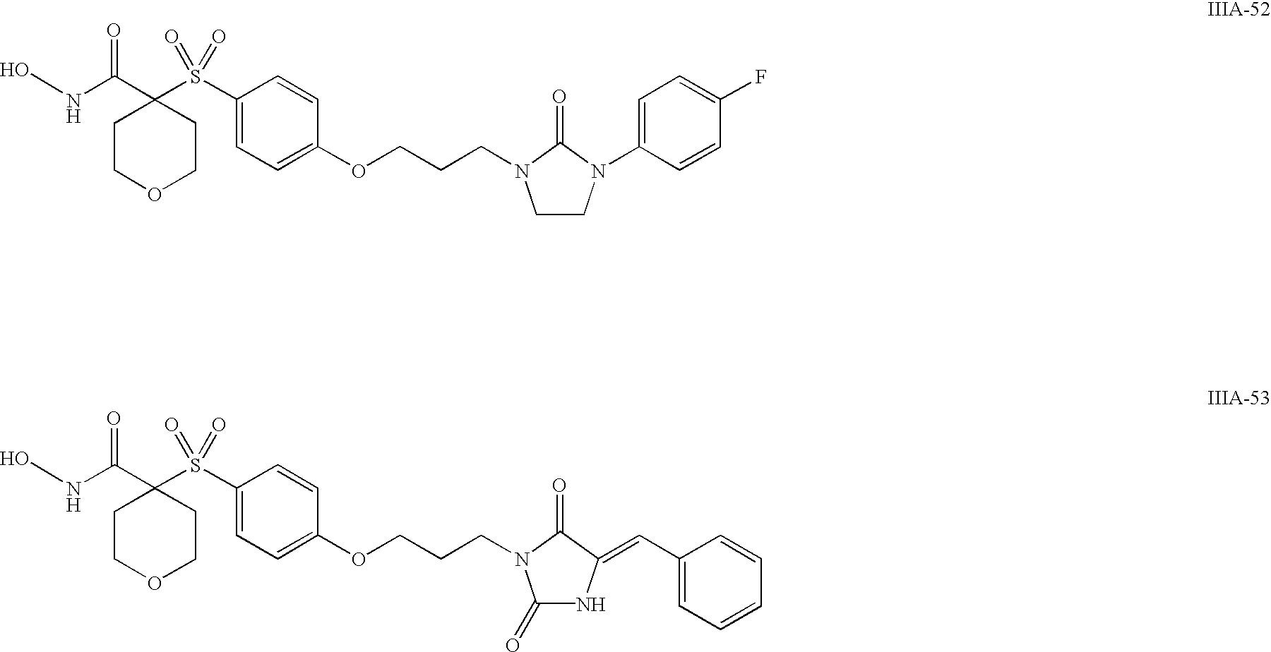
ONC(C1(S(C2=CC=C(OCCCN3CCN(C4=CC=C(F)C=C4)C3=O)C=C2)(=O)=O)CCOCC1)=O.ONC(C1(S(C2=CC=C(OCCCN3C(=O)NC(=CC4=CC=CC=C4)C3=O)C=C2)(=O)=O)CCOCC1)=O
